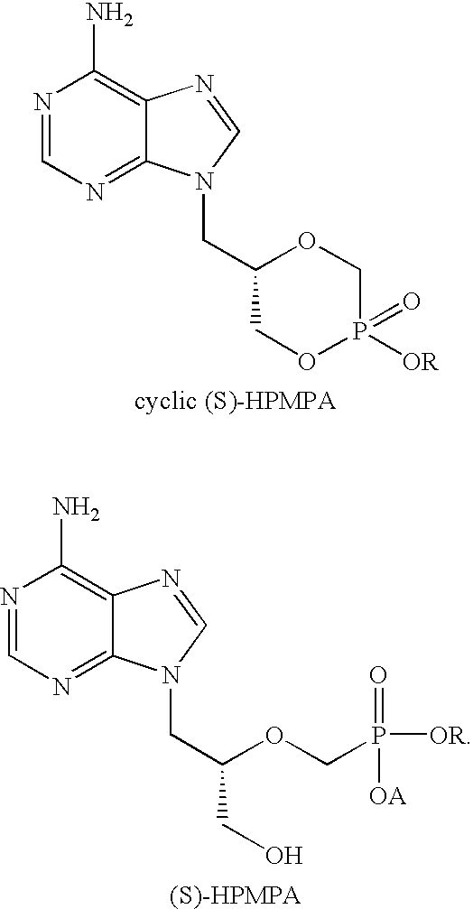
N1=CN=C2C(=C1N)N=CN2CC1COP(=O)([OR])CO1.N1=CN=C2C(=C1N)N=CN2CC(CO)OCP([OR])(=O)[OA]
